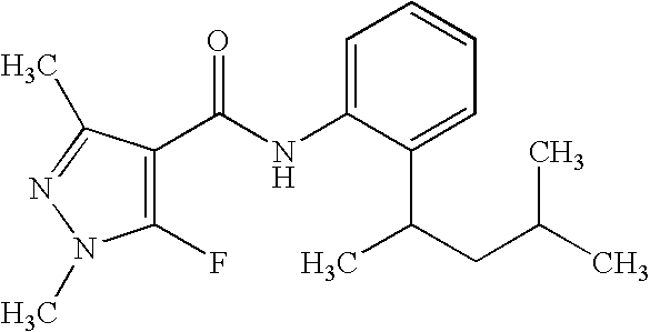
C1=C(NC(=O)C2=C(F)N(C)N=C2C)C(C(C)CC(C)C)=CC=C1
